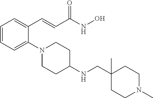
C1=CC=C(N2CCC(NCC3(C)CCN(C)CC3)CC2)C(C=CC(NO)=O)=C1
